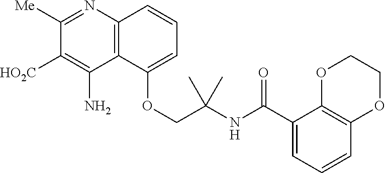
C12=C(N=C([Me])C([HO2C])=C1N)C=CC=C2OCC(NC(C1=CC=CC2=C1OCCO2)=O)(C)C
